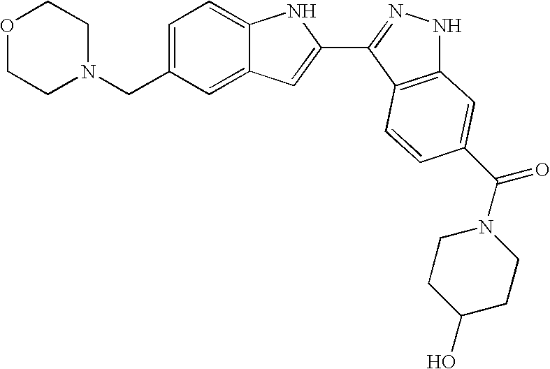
C1=C(CN2CCOCC2)C=C2C(=C1)NC(C1=NNC3=C1C=CC(C(N1CCC(O)CC1)=O)=C3)=C2
